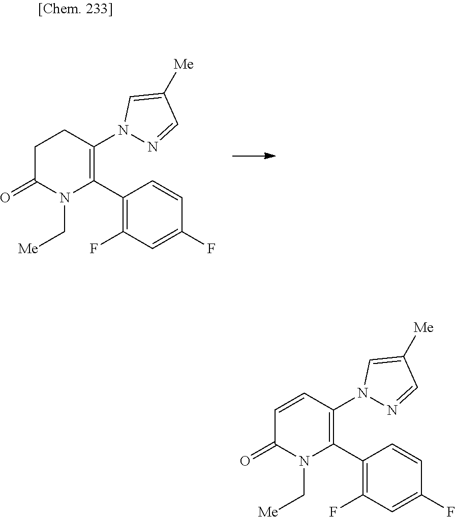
C1C(=O)N(C[Me])C(C2=C(F)C=C(F)C=C2)=C(N2N=CC([Me])=C2)C1.C1=CC(N2N=CC([Me])=C2)=C(C2=C(F)C=C(F)C=C2)N(C[Me])C1=O
